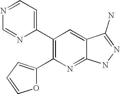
C1(C2=C(C3=CC=NC=N3)C=C3C(=N2)NN=C3N)=CC=CO1
